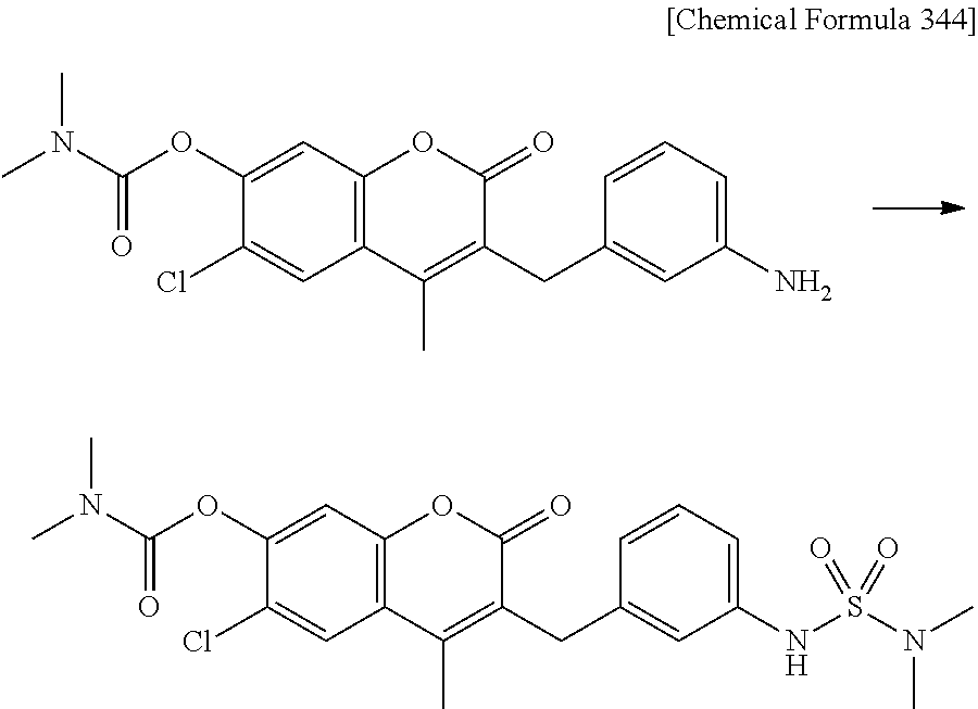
C1=C(OC(=O)N(C)C)C(Cl)=CC2=C1OC(=O)C(CC1=CC(N)=CC=C1)=C2C.C1=C(OC(=O)N(C)C)C(Cl)=CC2=C1OC(=O)C(CC1=CC(NS(N(C)C)(=O)=O)=CC=C1)=C2C
